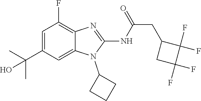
C1=C(C(C)(C)O)C=C2C(=C1F)N=C(NC(=O)CC1CC(F)(F)C1(F)F)N2C1CCC1
